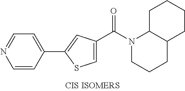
C1(C2=CC(C(N3CCCC4C3CCCC4)=O)=CS2)=CC=NC=C1
